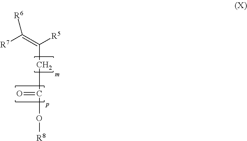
[R7]C(=C([R5])CC(=O)O[R8])[R6]
